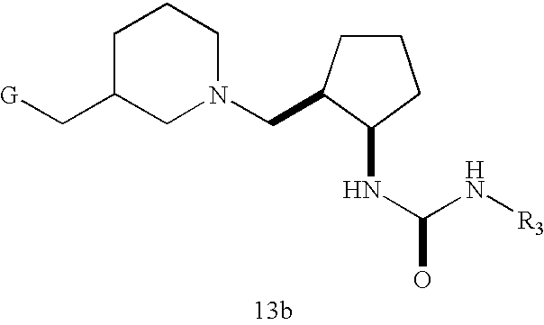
C1C(C[G])CN(CC2CCCC2NC(N[R3])O)CC1
